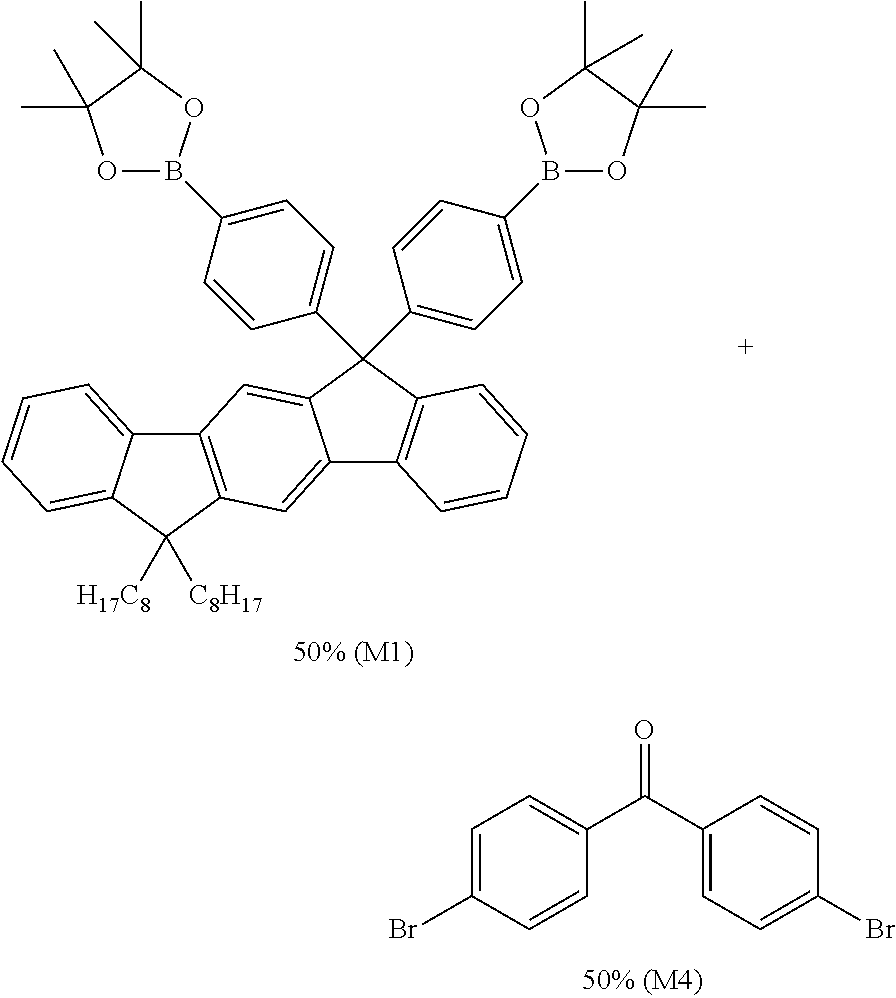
C1=C(Br)C=CC(C(C2=CC=C(Br)C=C2)=O)=C1.C12=C(C([H17C8])([C8H17])C3=CC=CC=C13)C=C1C(=C2)C(C2=CC=C(B3OC(C)(C)C(C)(C)O3)C=C2)(C2=CC=C(B3OC(C)(C)C(C)(C)O3)C=C2)C2=C1C=CC=C2
